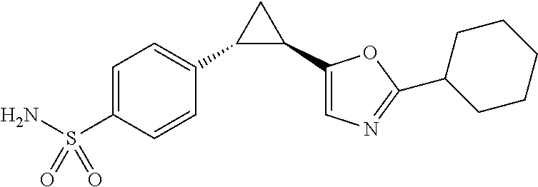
C1=C(S(N)(=O)=O)C=CC(C2C(C3=CN=C(C4CCCCC4)O3)C2)=C1
